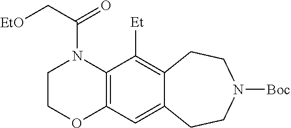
[EtO]CC(=O)N1CCOC2=C1C([Et])=C1C(=C2)CCN([Boc])CC1
